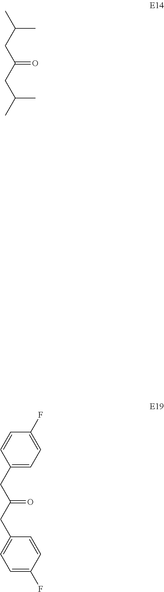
C(C)(CC(CC(C)C)=O)C.C1=CC(F)=CC=C1CC(CC1=CC=C(F)C=C1)=O
